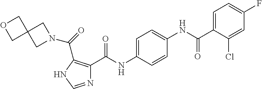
C1=C(NC(C2=C(C(=O)N3CC4(C3)COC4)NC=N2)=O)C=CC(NC(C2=CC=C(F)C=C2Cl)=O)=C1
